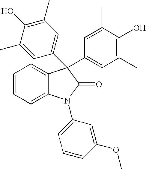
C1=CC=C2C(=C1)C(C1=CC(C)=C(O)C(C)=C1)(C1=CC(C)=C(O)C(C)=C1)C(=O)N2C1=CC=CC(OC)=C1
